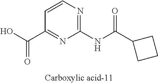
C1(NC(C2CCC2)=O)=NC=CC(C(O)=O)=N1
